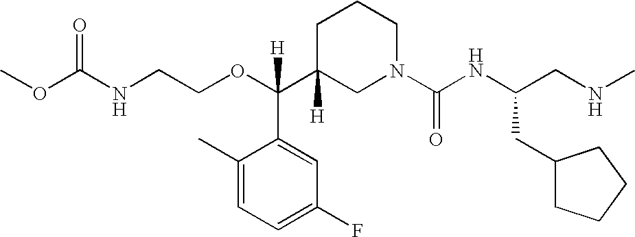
O=C(NCCOC(C1([H])CN(C(NC(CNC)CC2CCCC2)=O)CCC1)(C1=CC(F)=CC=C1C)[H])OC
